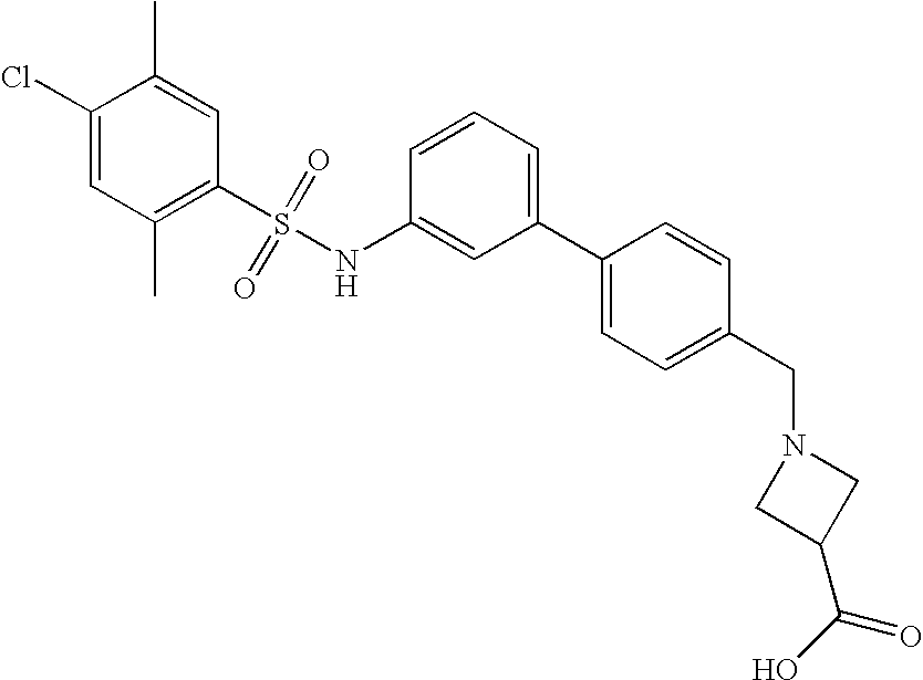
C1(Cl)=CC(C)=C(S(=O)(=O)NC2=CC(C3=CC=C(CN4CC(C(O)=O)C4)C=C3)=CC=C2)C=C1C
